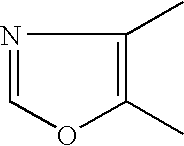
N1=COC(C)=C1C
